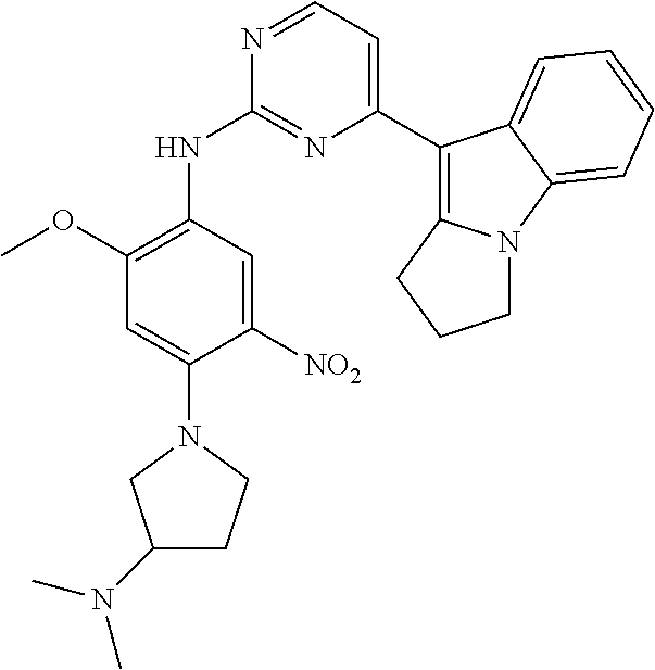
N1=CC=C(C2=C3N(C4=CC=CC=C24)CCC3)N=C1NC1=C(OC)C=C(N2CC(N(C)C)CC2)C([NO2])=C1
